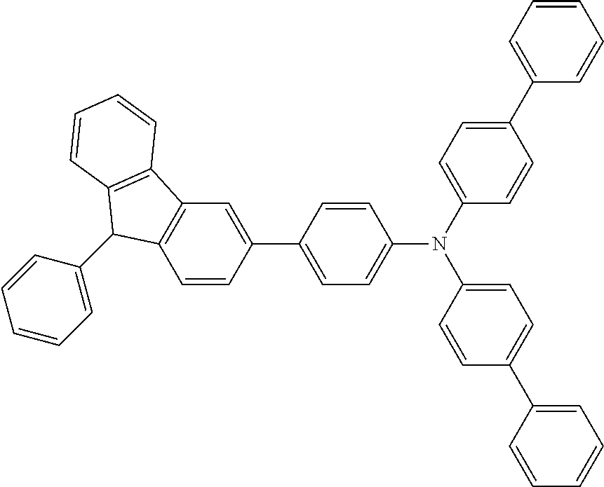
C1=CC(C2=CC=C(N(C3=CC=C(C4=CC=CC=C4)C=C3)C3=CC=C(C4=CC=CC=C4)C=C3)C=C2)=CC2=C1C(C1=CC=CC=C1)C1=C2C=CC=C1
